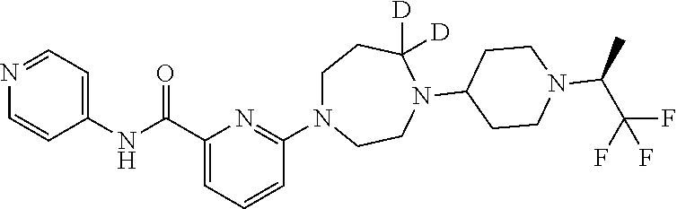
C1(NC(C2=CC=CC(N3CCC([D])([D])N(C4CCN(C(C)C(F)(F)F)CC4)CC3)=N2)=O)=CC=NC=C1
